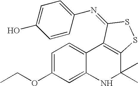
C1=C(OCC)C=C2C(=C1)C1=C(C(C)(C)N2)SSC1=NC1=CC=C(O)C=C1
